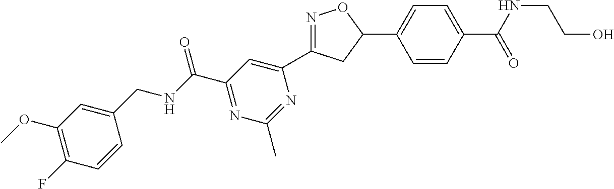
N1=C(C2=CC(C(NCC3=CC(OC)=C(F)C=C3)=O)=NC(C)=N2)CC(C2=CC=C(C(NCCO)=O)C=C2)O1
